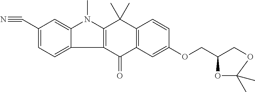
C1(C#N)=CC=C2C(=C1)N(C)C1=C2C(=O)C2=C(C1(C)C)C=CC(OCC1COC(C)(C)O1)=C2
